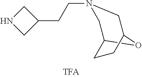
N1CC(CCN2CC3CCC(O3)C2)C1
